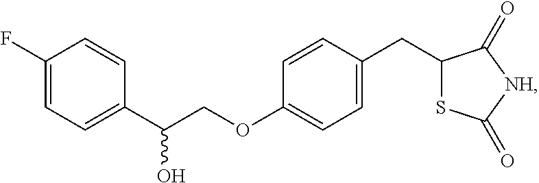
C1(F)=CC=C(C(COC2=CC=C(CC3SC(=O)[NH]C3=O)C=C2)O)C=C1
